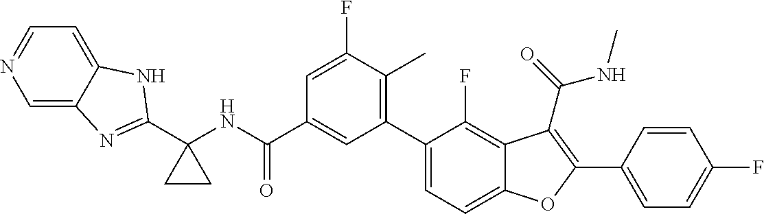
N(C(C1=CC(C2=CC=C3C(=C2F)C(C(=O)NC)=C(C2=CC=C(F)C=C2)O3)=C(C)C(F)=C1)=O)C1(C2=NC3=CN=CC=C3N2)CC1
